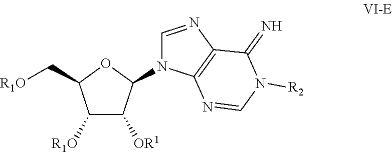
C1([R1O])C([OR1])C(N2C=NC3=C2N=CN([R2])C3=N)OC1C[R1O]
